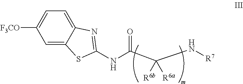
C1=C2C(=CC=C1[F3CO])N=C(NC(=O)C(N[R7])([R6b])[R6a])S2
